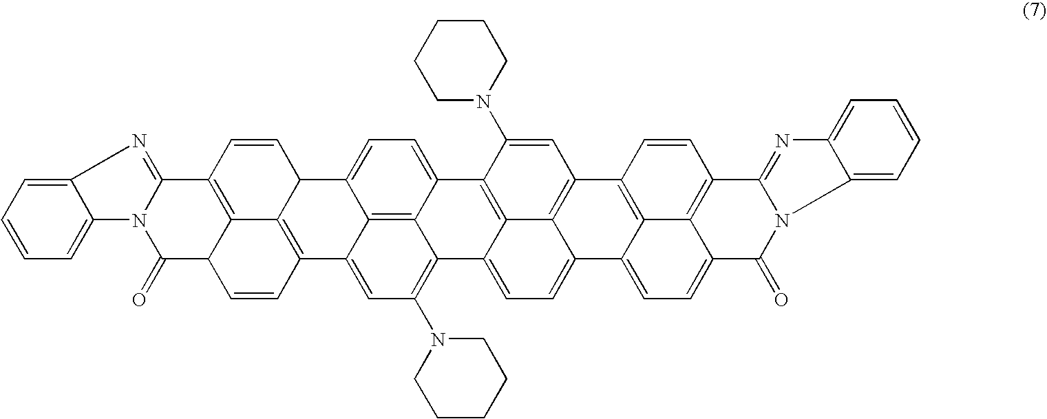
C12=C(N3CCCCC3)C=C3C4=C1C(=CC=C4C1C4=C3C=CC3C4=C(C=C1)C1=NC4=CC=CC=C4N1C3=O)C1=C3C2=CC=C2C3=C(C=C1N1CCCCC1)C1=C3C2=CC=C2C3=C(C=C1)C1=NC3=CC=CC=C3N1C2=O
